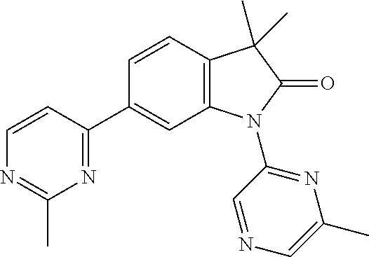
C1=CC2=C(C=C1C1=NC(C)=NC=C1)N(C1=NC(C)=CN=C1)C(=O)C2(C)C
